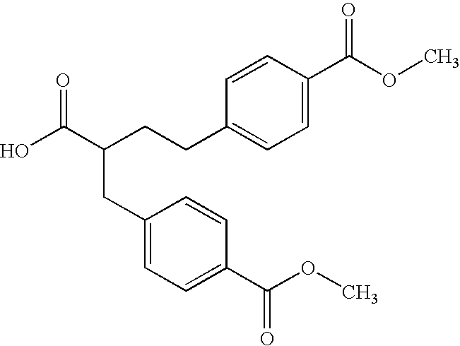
C(C1=CC=C(C(OC)=O)C=C1)C(CCC1=CC=C(C(OC)=O)C=C1)C(O)=O
